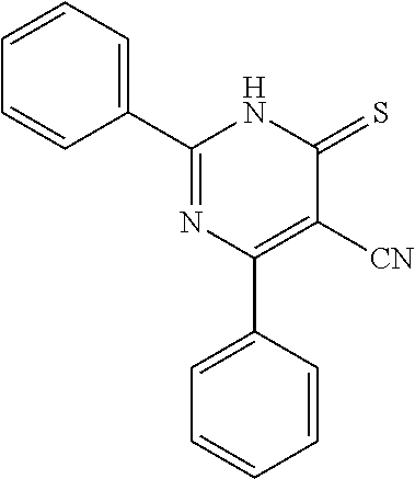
C1(C2=NC(C3=CC=CC=C3)=C([CN])C(=S)N2)=CC=CC=C1
